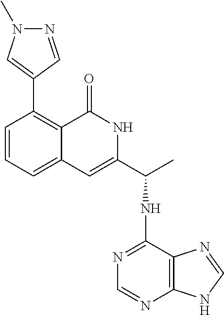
C1=CC=C2C(=C1C1=CN(C)N=C1)C(=O)NC(C(C)NC1=NC=NC3=C1N=CN3)=C2
